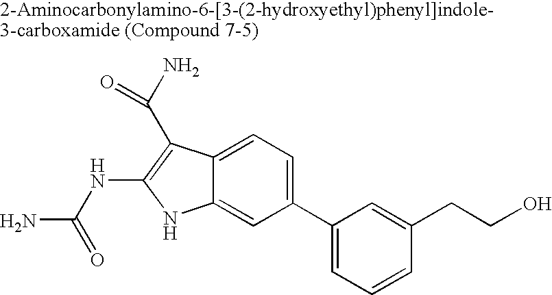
C1(C2=CC=CC(CCO)=C2)=CC=C2C(=C1)NC(NC(N)=O)=C2C(N)=O
